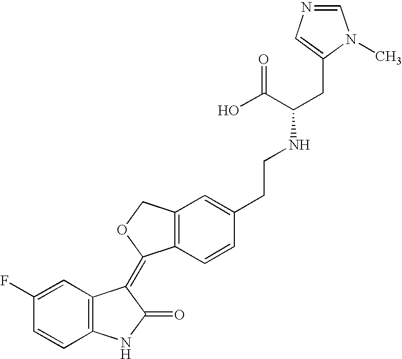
C12=C(C=CC(CCNC(C(O)=O)CC3=CN=CN3C)=C1)C(=C1C3=C(NC1=O)C=CC(F)=C3)OC2
